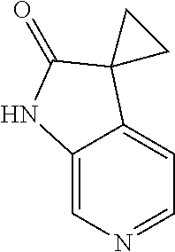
C12=CN=CC=C1C1(C(=O)N2)CC1
